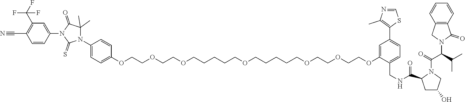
C(COCCOCCCCCOCCCCCOCCOCCOC1=CC(C2=C(C)N=CS2)=CC=C1CNC(=O)C1CC(O)CN1C(=O)C(C(C)C)N1C(=O)C2=C(C1)C=CC=C2)OC1=CC=C(N2C(C)(C)C(=O)N(C3=CC(C(F)(F)F)=C(C#N)C=C3)C2=S)C=C1
